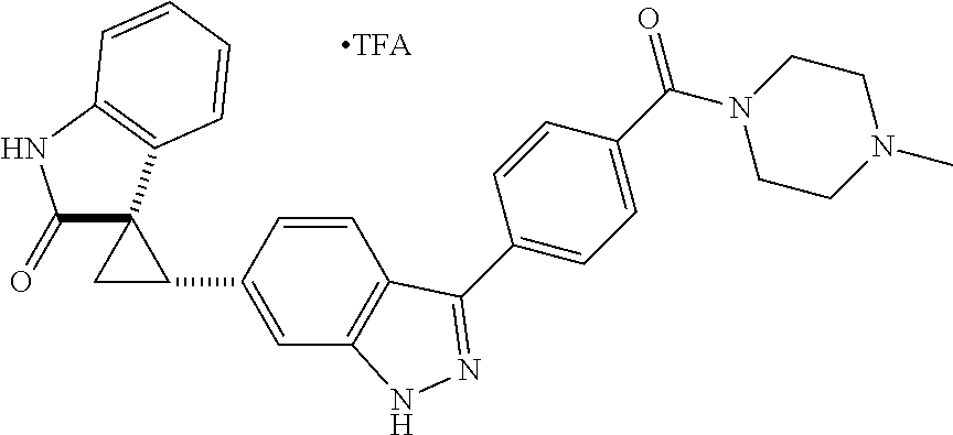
C1(=O)C2(C3=C(N1)C=CC=C3)CC2C1=CC2=C(C=C1)C(C1=CC=C(C(N3CCN(C)CC3)=O)C=C1)=NN2
